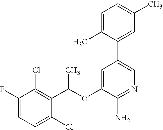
FC1=CC=C(Cl)C(C(OC2=CC(C3=CC(C)=CC=C3C)=CN=C2N)C)=C1Cl
